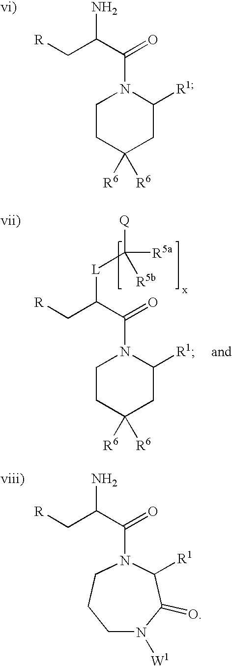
NC(C[R])C(N1CCC([R6])([R6])CC1[R1])=O.[vi)].[L](C(C[R])C(N1CCC([R6])([R6])CC1[R1])=O)C([Q])([R5a])[R5b].[vii)].NC(C[R])C(N1CCCN([W1])C(=O)C1[R1])=O.[viii)]
